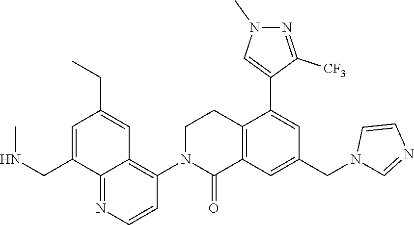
C1CN(C2=C3C(=NC=C2)C(CNC)=CC(CC)=C3)C(=O)C2=C1C(C1=CN(C)N=C1[CF3])=CC(CN1C=NC=C1)=C2
